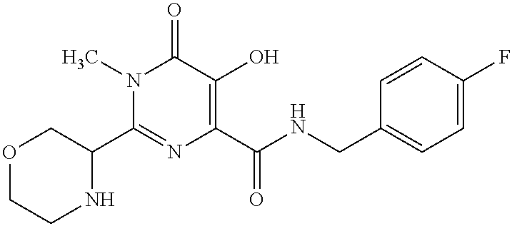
N1(C)C(C2COCCN2)=NC(C(NCC2=CC=C(F)C=C2)=O)=C(O)C1=O
